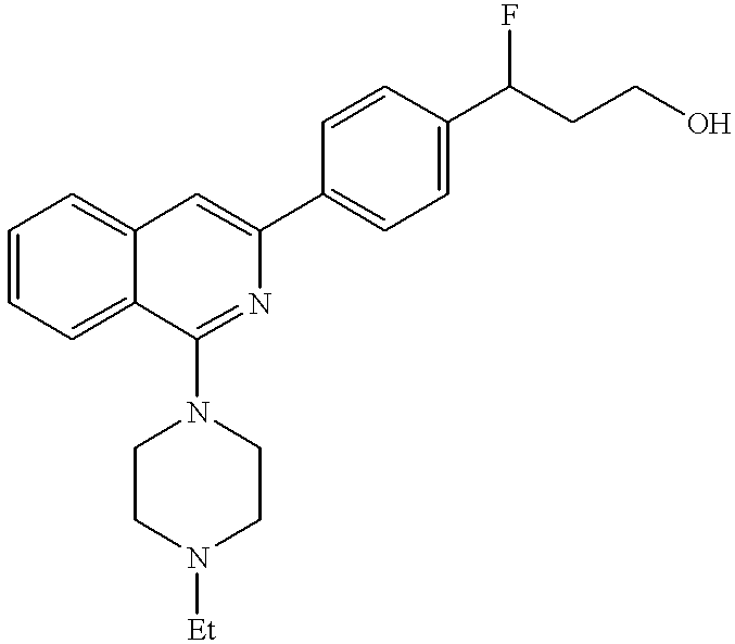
C1=CC=C2C(=C1)C=C(C1=CC=C(C(CCO)F)C=C1)N=C2N1CCN([Et])CC1
